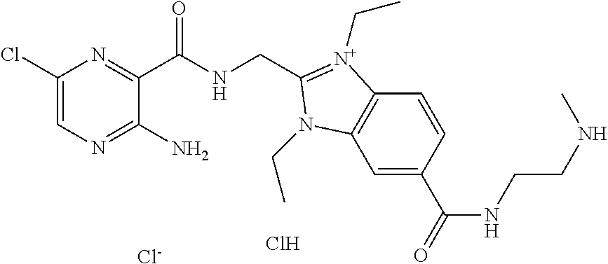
Cl.[Cl-].C1(Cl)=CN=C(N)C(C(NCC2=[N+](CC)C3=C(C=C(C(NCCNC)=O)C=C3)N2CC)=O)=N1
